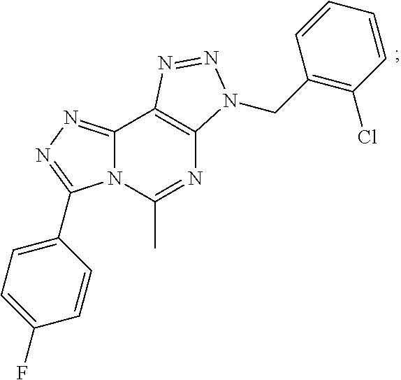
C12=NN=C(C3=CC=C(F)C=C3)N1C(C)=NC1=C2N=NN1CC1=C(Cl)C=CC=C1
